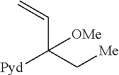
C(C(C[Me])([Pyd])[OMe])=C
